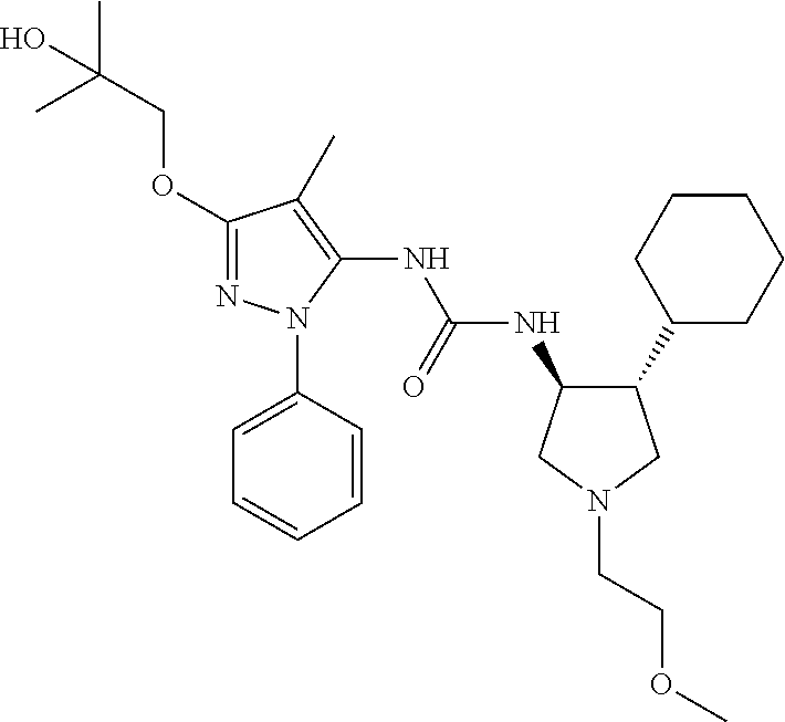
O(C1=NN(C2=CC=CC=C2)C(NC(NC2C(C3CCCCC3)CN(CCOC)C2)=O)=C1C)CC(C)(C)O
